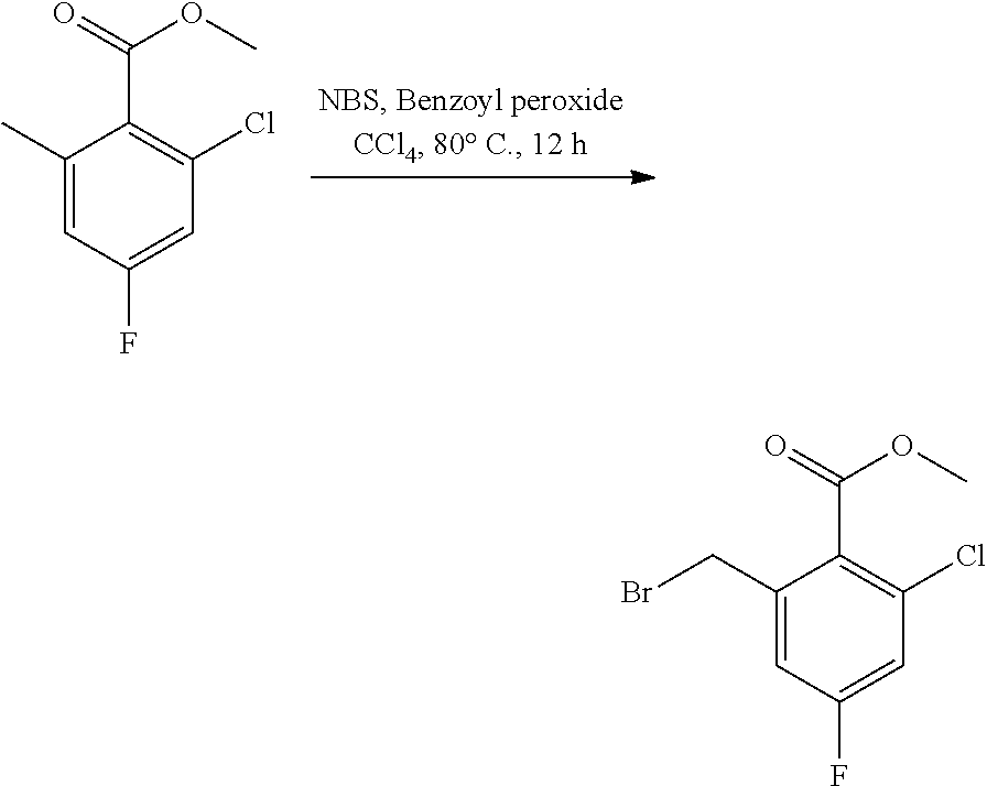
C1(C)=CC(F)=CC(Cl)=C1C(=O)OC.C1(CBr)=CC(F)=CC(Cl)=C1C(=O)OC
